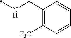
N(CC1=C([F3C])C=CC=C1)C
